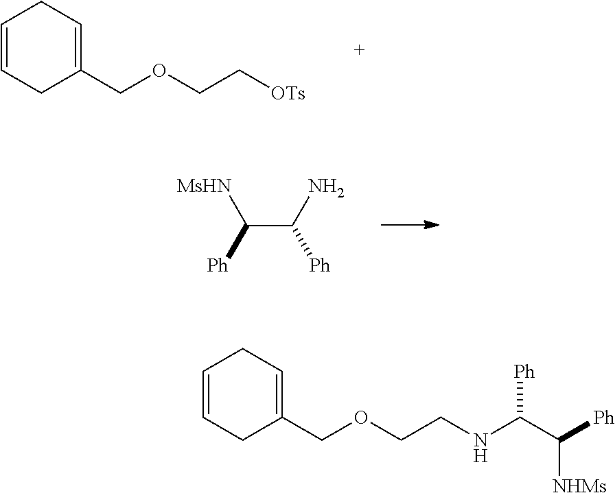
C1=CCC(COCC[OTs])=CC1.C(C(N)[Ph])([Ph])[MsHN].C1=CCC(COCCNC(C([Ph])[NHMs])[Ph])=CC1
